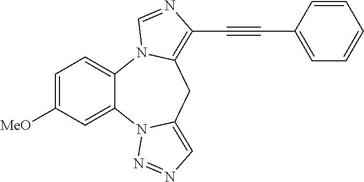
C1=C([MeO])C=C2C(=C1)N1C(=C(C#CC3=CC=CC=C3)N=C1)CC1=CN=NN21
